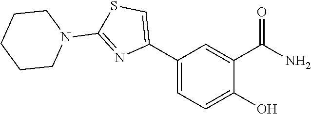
C1(C2=CSC(N3CCCCC3)=N2)=CC=C(O)C(C(N)=O)=C1
